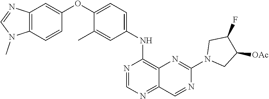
C12=C(C=CC(OC3=CC=C(NC4=C5C(=NC=N4)C=NC(N4CC([OAc])C(F)C4)=N5)C=C3C)=C1)N(C)C=N2
